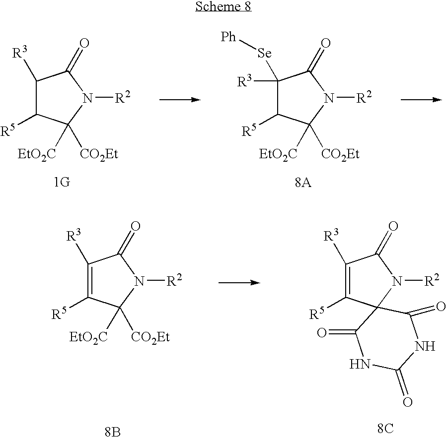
C1([R3])C([R5])C([EtO2C])([CO2Et])N([R2])C1=O.[1G].C1([Se][Ph])([R3])C([R5])C([EtO2C])([CO2Et])N([R2])C1=O.[8A].C1([R3])=C([R5])C2(N([R2])C1=O)C(=O)NC(=O)NC2=O.C1([R3])=C([R5])C([EtO2C])([CO2Et])N([R2])C1=O.[8B].[8C]
